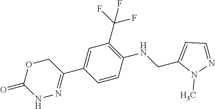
C1OC(=O)NN=C1C1=CC(C(F)(F)F)=C(NCC2=CC=NN2C)C=C1
